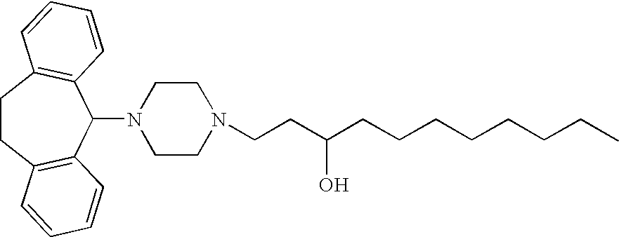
C1CC2=C(C(N3CCN(CCC(CCCCCCCC)O)CC3)C3=C1C=CC=C3)C=CC=C2
